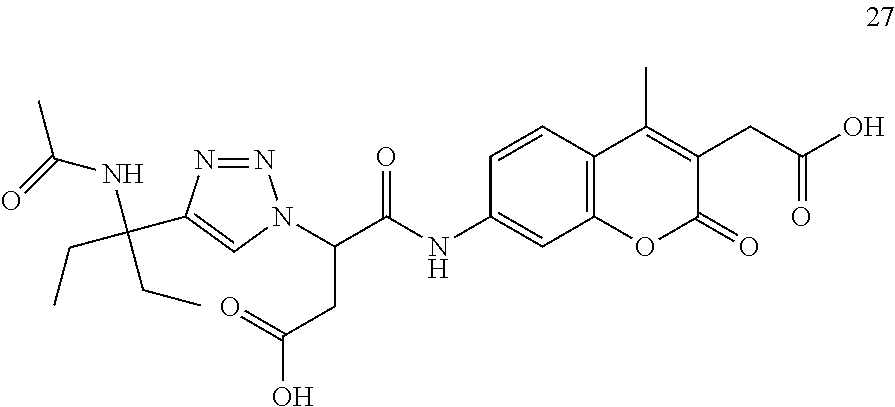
C1=CC2=C(C=C1NC(=O)C(CC(=O)O)N1N=NC(C(NC(=O)C)(CC)CC)=C1)OC(=O)C(CC(=O)O)=C2C
